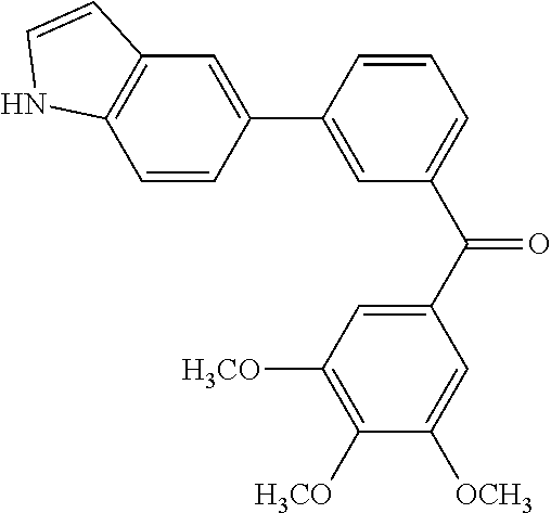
C1=CC(C2=CC(C(C3=CC([H3CO])=C([H3CO])C([OCH3])=C3)=O)=CC=C2)=CC2=C1NC=C2
